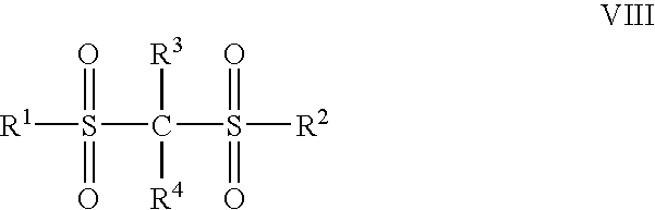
[R1]S(C(S([R2])(=O)=O)([R3])[R4])(=O)=O
